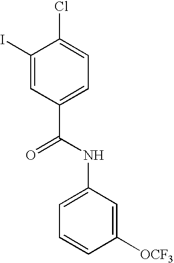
C1(I)=CC(C(NC2=CC=CC([OCF3])=C2)=O)=CC=C1Cl
